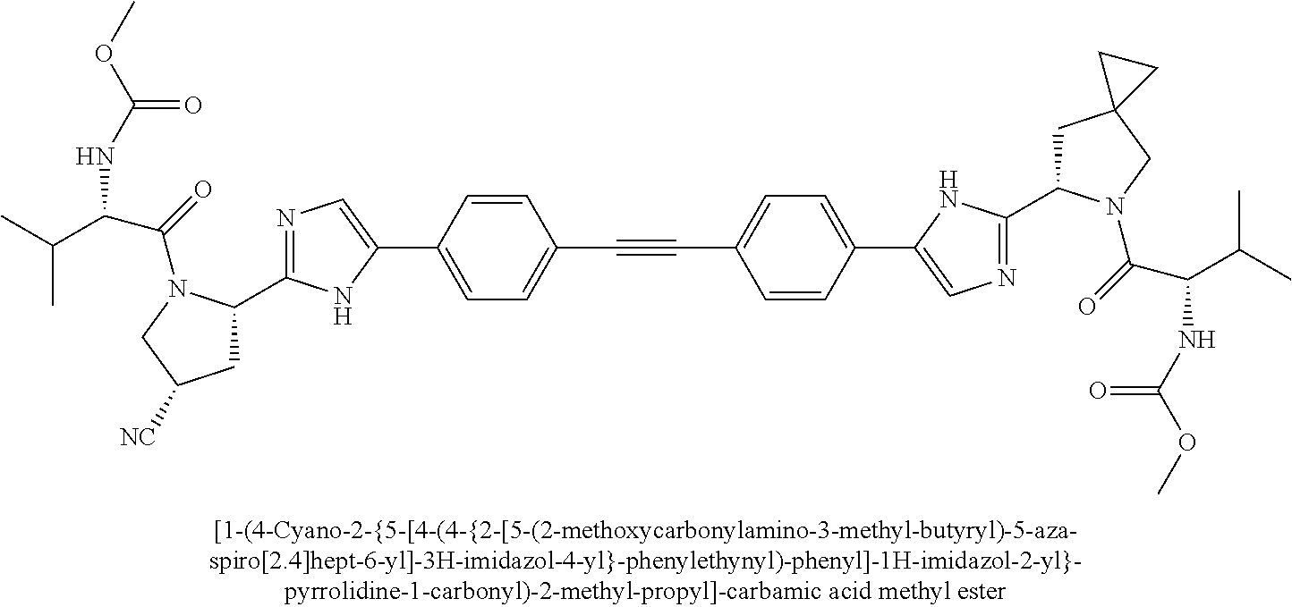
N1=C(C2CC([NC])CN2C(=O)C(C(C)C)NC(OC)=O)NC(C2=CC=C(C#CC3=CC=C(C4=CN=C(C5CC6(CN5C(=O)C(C(C)C)NC(OC)=O)CC6)N4)C=C3)C=C2)=C1
